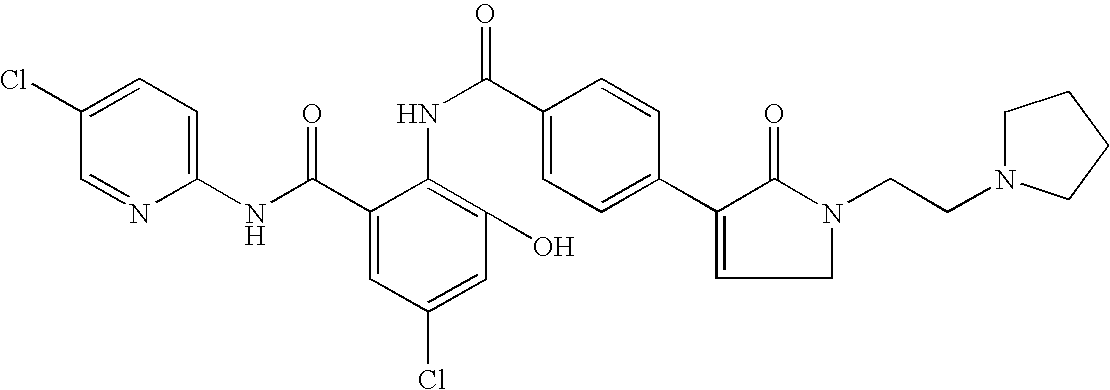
C1=C(Cl)C=NC(NC(C2=CC(Cl)=CC(O)=C2NC(=O)C2=CC=C(C3=CCN(CCN4CCCC4)C3=O)C=C2)=O)=C1
